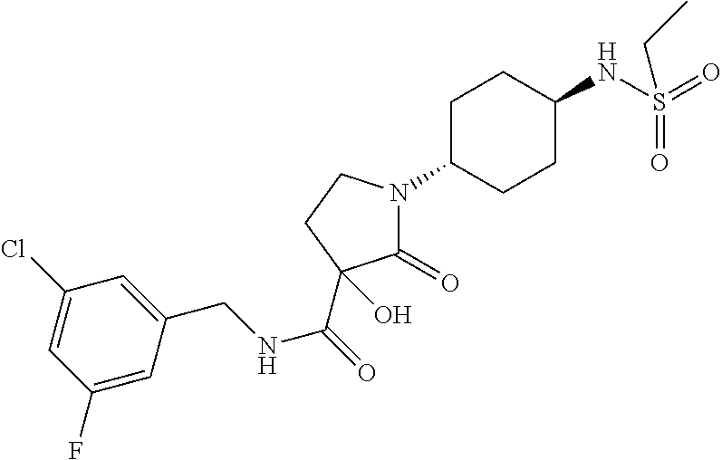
C1(=O)N(C2CCC(NS(=O)(=O)CC)CC2)CCC1(O)C(=O)NCC1=CC(Cl)=CC(F)=C1
